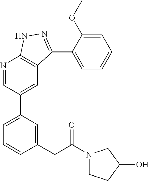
N1=CC(C2=CC=CC(CC(=O)N3CCC(O)C3)=C2)=CC2=C1NN=C2C1=CC=CC=C1OC
